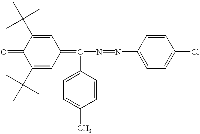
C1(C(C)(C)C)=CC(=C(N=NC2=CC=C(Cl)C=C2)C2=CC=C(C)C=C2)C=C(C(C)(C)C)C1=O
